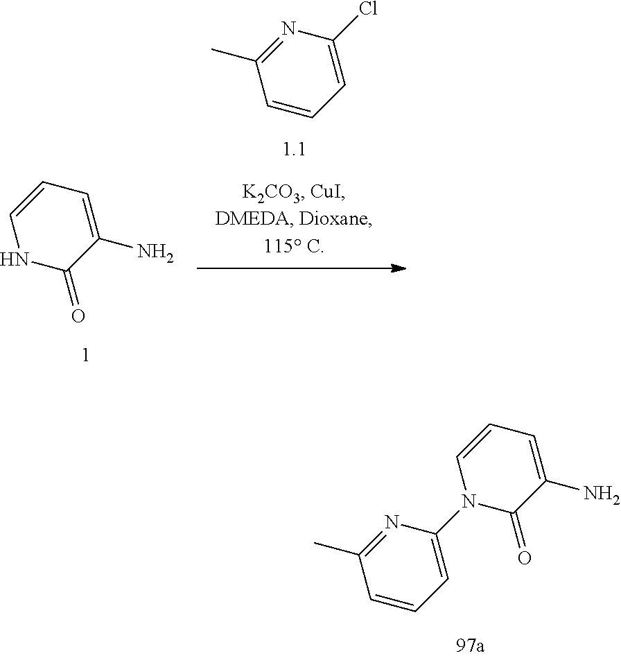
C1(N)=CC=CNC1=O.C1=C(Cl)N=C(C)C=C1.C1=C(N2C(=O)C(N)=CC=C2)N=C(C)C=C1
